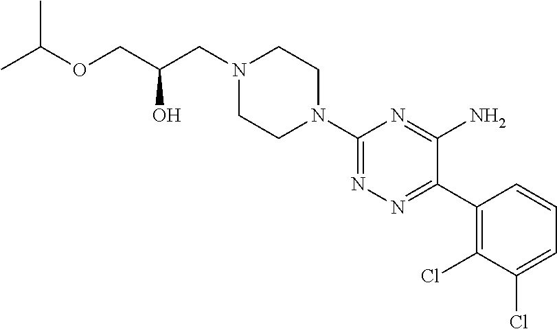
C1(C2=NN=C(N3CCN(CC(COC(C)C)O)CC3)N=C2N)=C(Cl)C(Cl)=CC=C1
